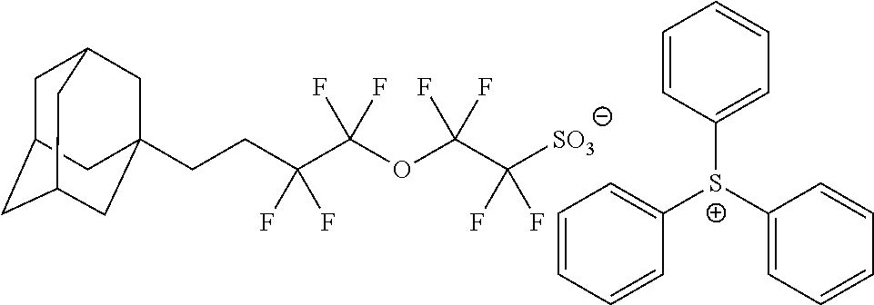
C1C2CC3CC(CCC(C(OC(C(F)(F)[SO3])(F)F)(F)F)(F)F)(CC1C3)C2.C1=CC=CC([S+](C2=CC=CC=C2)C2=CC=CC=C2)=C1
